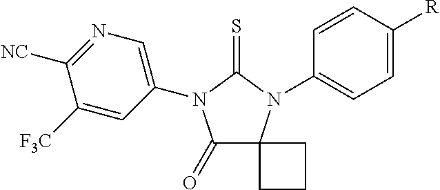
C1(=O)N(C2=CN=C([NC])C([F3C])=C2)C(=S)N(C2=CC=C([R])C=C2)C12CCC2
